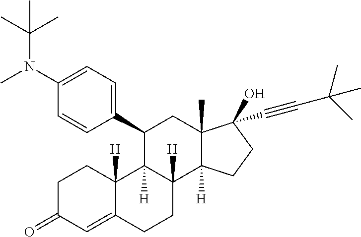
C1(C2C3([H])C([H])(C4([H])C(C)(C2)C(O)(C#CC(C)(C)C)CC4)CCC2=CC(=O)CCC32[H])=CC=C(N(C)C(C)(C)C)C=C1
